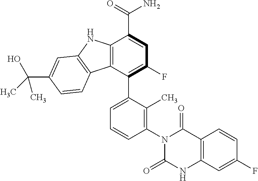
C12=C(C(C3=CC=CC(N4C(=O)NC5=C(C4=O)C=CC(F)=C5)=C3C)=C(F)C=C1C(=O)N)C1=C(N2)C=C(C(C)(O)C)C=C1
